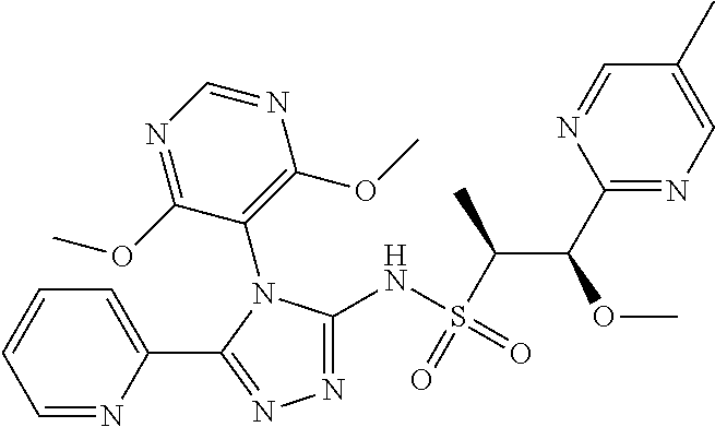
N1=C(NS(=O)(C(C)C(OC)C2=NC=C(C)C=N2)=O)N(C2=C(OC)N=CN=C2OC)C(C2=CC=CC=N2)=N1
